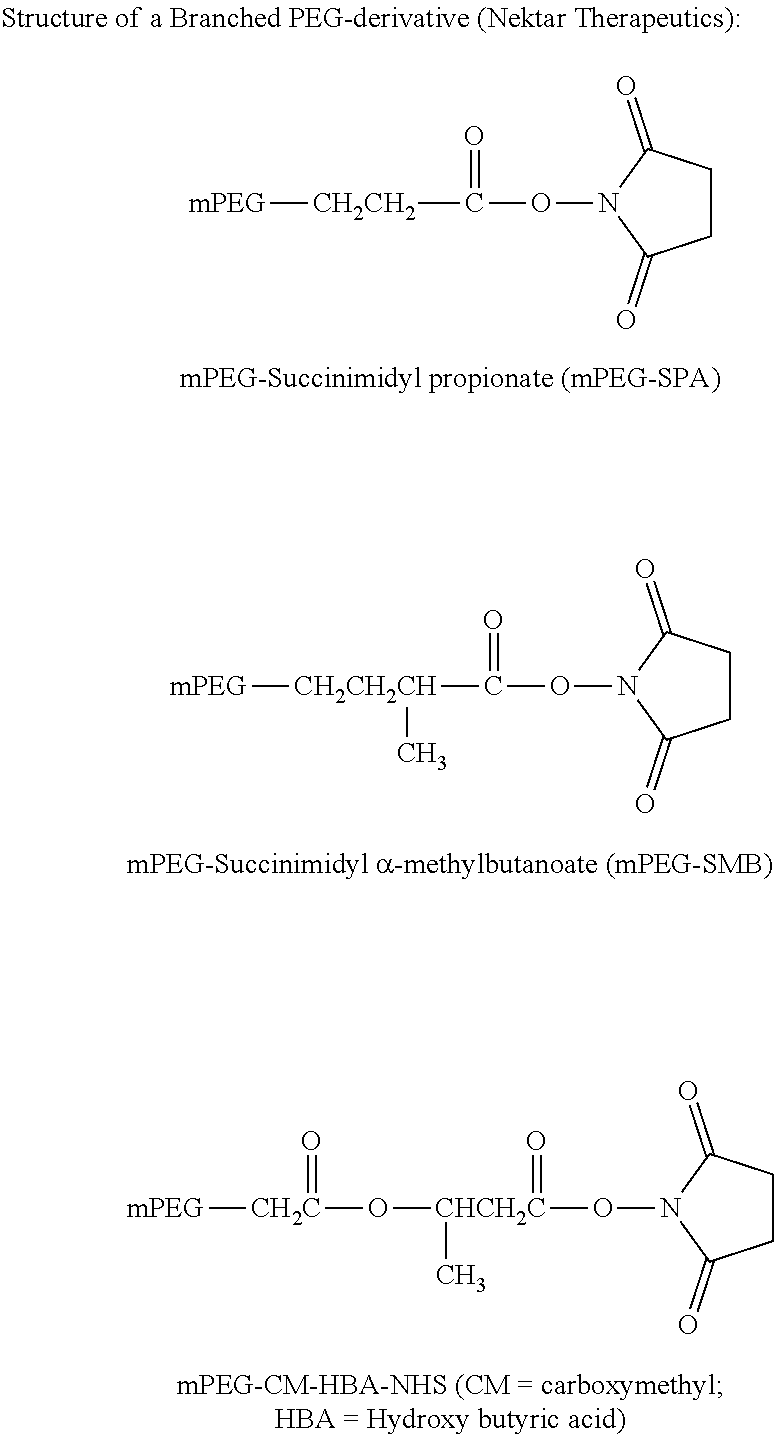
C1CC(=O)N(OC([CH2CH2CH](C)[mPEG])=O)C1=O.C1CC(=O)N(O[CHCH2C](=O)(O[CH2C](=O)[mPEG])C)C1=O.C1CC(=O)N(OC([CH2CH2][mPEG])=O)C1=O
